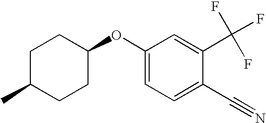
C1C(C)CCC(OC2=CC=C(C#N)C(C(F)(F)F)=C2)C1
